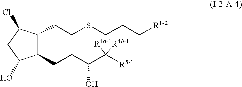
C1(CCC(C([R5-1])([R4a-1])[R4b-1])O)C(CCSCCC[R1-2])C(Cl)CC1O
